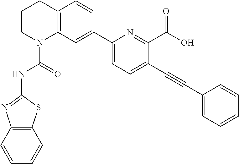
C1CN(C(=O)NC2=NC3=C(S2)C=CC=C3)C2=C(C1)C=CC(C1=CC=C(C#CC3=CC=CC=C3)C(C(O)=O)=N1)=C2
